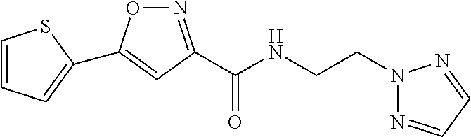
N1=C(C(NCCN2N=CC=N2)=O)C=C(C2=CC=CS2)O1
